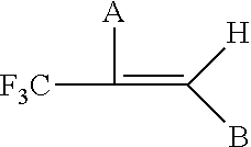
[F3C]C([A])=C([H])B
